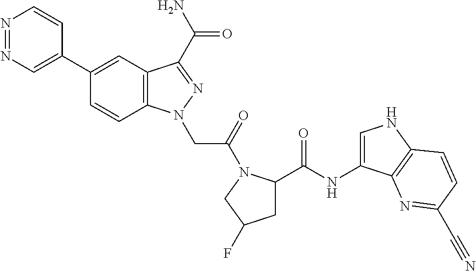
N1=NC=C(C2=CC3=C(C=C2)N(CC(=O)N2C(C(NC4=CNC5=C4N=C(C#N)C=C5)=O)CC(F)C2)N=C3C(N)=O)C=C1
